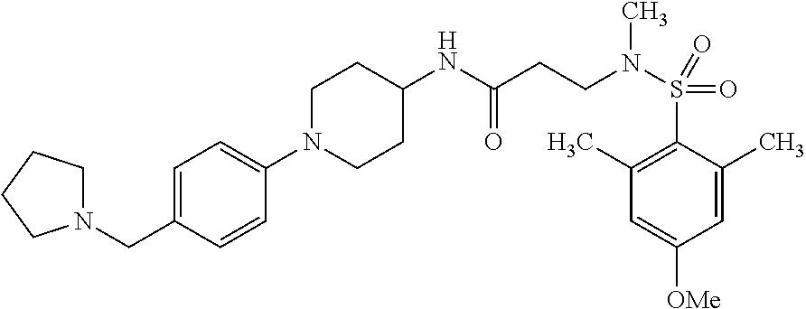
C1(NC(CCN(S(=O)(C2=C(C)C=C([OMe])C=C2C)=O)C)=O)CCN(C2=CC=C(CN3CCCC3)C=C2)CC1
